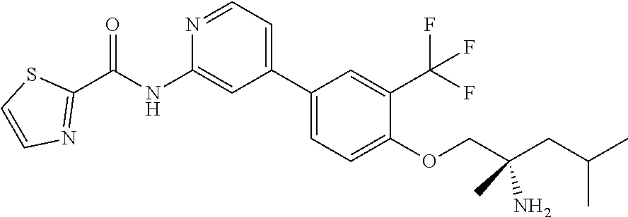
C1(C2=CC=NC(NC(C3=NC=CS3)=O)=C2)=CC=C(OCC(CC(C)C)(C)N)C(C(F)(F)F)=C1
